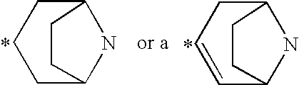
C1C2NC(CC1)CC2.C1=CCC2NC1CC2
